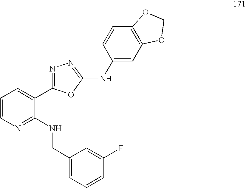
C1=CN=C(NCC2=CC=CC(F)=C2)C(C2=NN=C(NC3=CC4=C(C=C3)OCO4)O2)=C1
